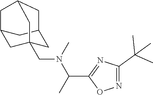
C12CC3(CN(C(C)C4=NC(C(C)(C)C)=NO4)C)CC(C1)CC(C2)C3
